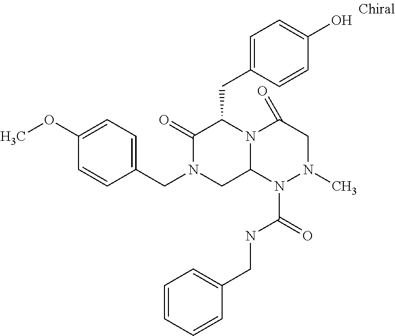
C1(CN2CC3N(C(CC4=CC=C(O)C=C4)C2=O)C(=O)CN(C)N3C(=O)NCC2=CC=CC=C2)=CC=C(OC)C=C1
